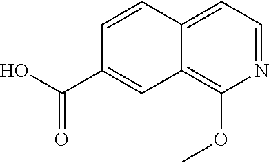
C1=CC2=CC=NC(OC)=C2C=C1C(O)=O
